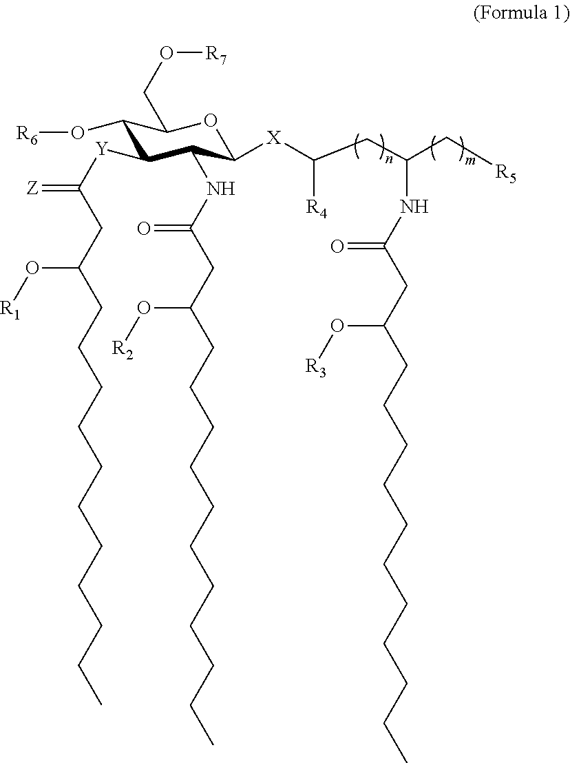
C(CC(CCCCCCCCCCC)O[R1])(=[Z])[Y]C1C(O[R6])C(CO[R7])OC([X]C([R4])CC(NC(CC(CCCCCCCCCCC)O[R3])=O)C[R5])C1NC(CC(CCCCCCCCCCC)O[R2])=O
